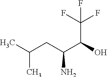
CC(CC(C(O)C(F)(F)F)N)C
